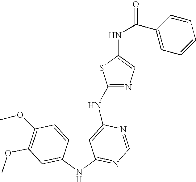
N(C1=CN=C(NC2=C3C4=CC(OC)=C(OC)C=C4NC3=NC=N2)S1)C(=O)C1=CC=CC=C1
